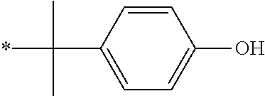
C1=C(C(C)(C)*)C=CC(O)=C1
